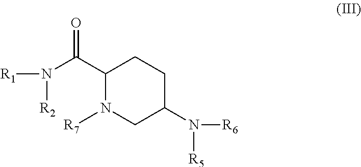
C1(C(N([R2])[R1])=O)N([R7])CC(N([R6])[R5])CC1
